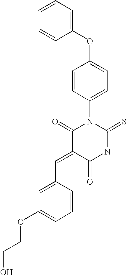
C1(OC2=CC=C(N3C(=O)C(=CC4=CC(OCCO)=CC=C4)C(=O)NC3=S)C=C2)=CC=CC=C1
